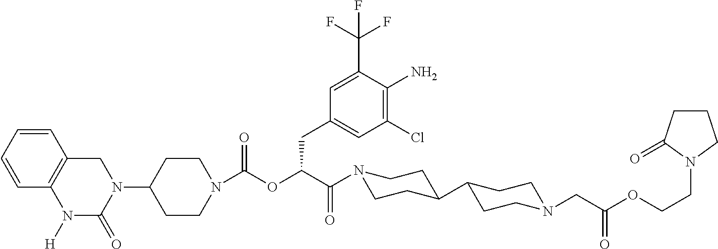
C1(N2C(=O)N([H])C3=C(C=CC=C3)C2)CCN(C(OC(C(=O)N2CCC(C3CCN(CC(OCCN4CCCC4=O)=O)CC3)CC2)CC2=CC(Cl)=C(N)C(C(F)(F)F)=C2)=O)CC1
